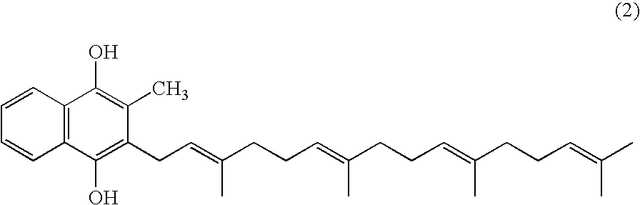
C12=C(C(O)=C(CC=C(CCC=C(CCC=C(CCC=C(C)C)C)C)C)C(C)=C1O)C=CC=C2
